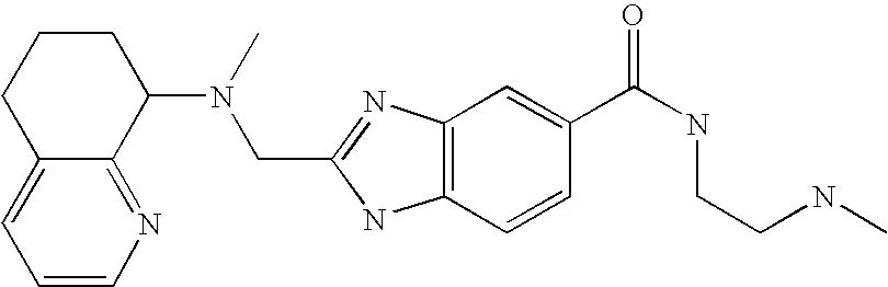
C12=CC=CN=C1C(N(C)CC1=NC3=C(N1)C=CC(C(NCCNC)=O)=C3)CCC2
